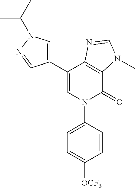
C1(C2=CN(C(C)C)N=C2)=CN(C2=CC=C([OCF3])C=C2)C(=O)C2=C1N=CN2C
